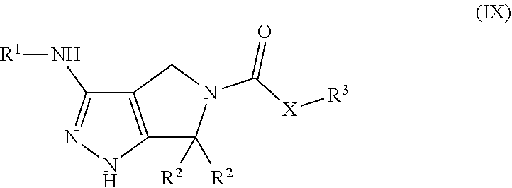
C12=C(NN=C1N[R1])C([R2])([R2])N(C([X][R3])=O)C2
